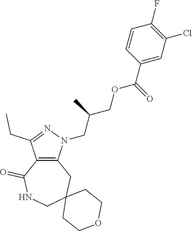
C12=C(N(CC(COC(C3=CC(Cl)=C(F)C=C3)=O)C)N=C1CC)CC1(CNC2=O)CCOCC1
